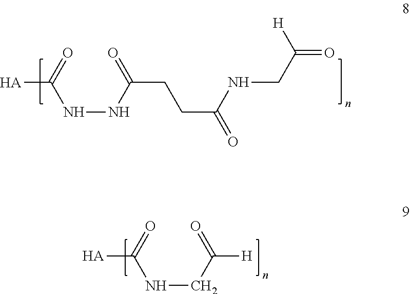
[HA]C(=O)NNC(CCC(=O)NCC(=O)[H])=O.[HA]C(=O)NCC([H])=O
